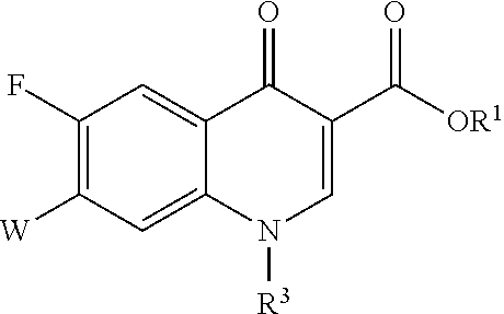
C1(F)=C([W])C=C2C(=C1)C(=O)C(C([OR1])=O)=CN2[R3]
